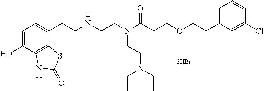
C1=C(O)C2=C(C(CCNCCN(C(CCOCCC3=CC=CC(Cl)=C3)=O)CCN(CC)CC)=C1)SC(=O)N2
